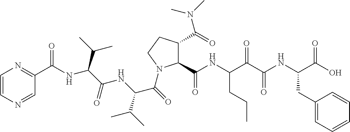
C1=CN=CC(C(=O)NC(C(C)C)C(NC(C(C)C)C(=O)N2C(C(NC(C(C(NC(C(O)=O)CC3=CC=CC=C3)=O)=O)CCC)=O)C(C(=O)N(C)C)CC2)=O)=N1
